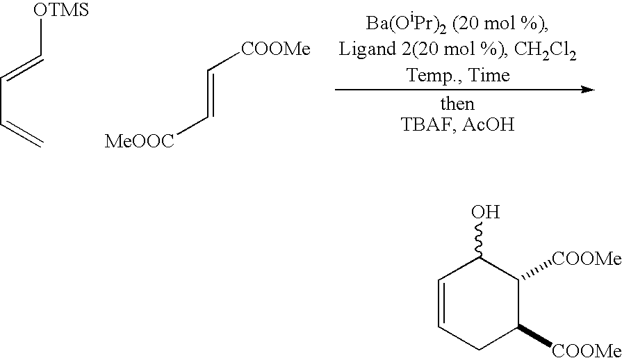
[OTMS]C=CC=C.C(=C[MeOOC])[COOMe].C1=CCC([COOMe])C([COOMe])C1O
